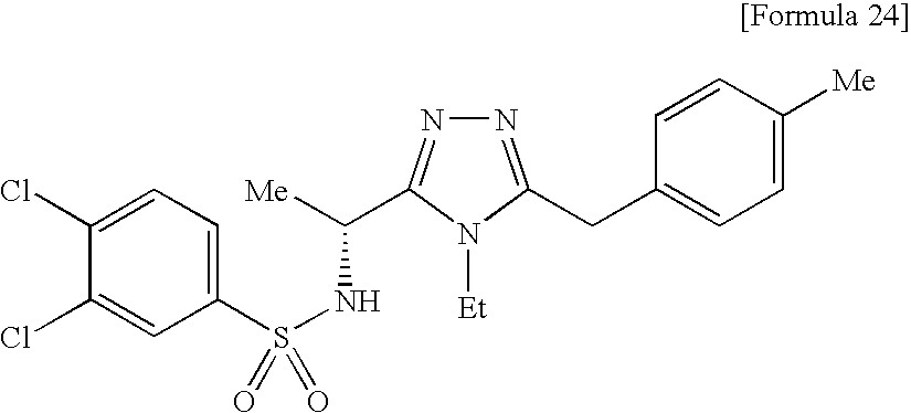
N1=C(CC2=CC=C([Me])C=C2)N([Et])C(C([Me])NS(C2=CC=C(Cl)C(Cl)=C2)(=O)=O)=N1
